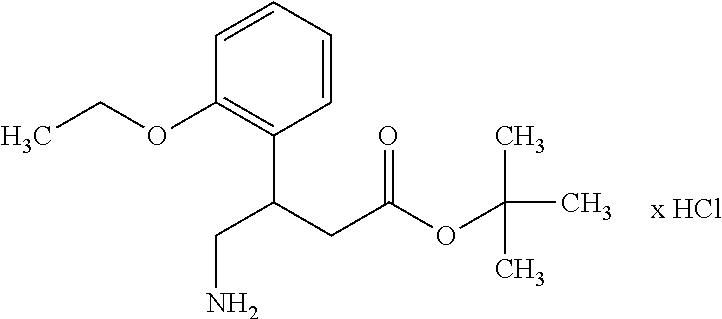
C1=CC=CC(C(CC(OC(C)(C)C)=O)CN)=C1OCC
